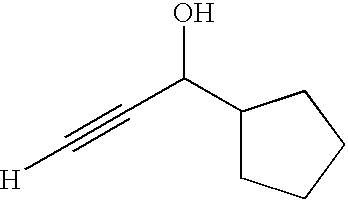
C1(C(C#C[H])O)CCCC1
